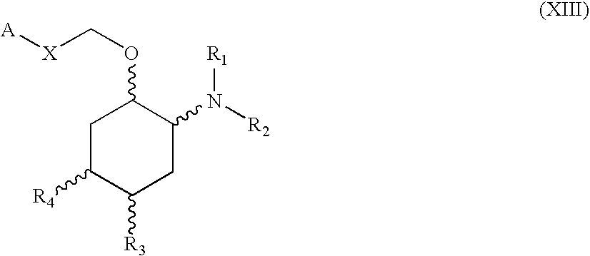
C1C([R4])C([R3])CC(N([R2])[R1])C1OC[X][A]
